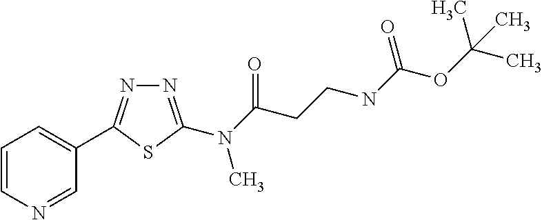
N1=C(N(C(CCNC(OC(C)(C)C)=O)=O)C)SC(C2=CC=CN=C2)=N1
